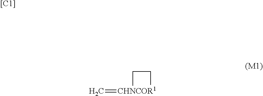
C=[CHNCOR1]1CC1.[[C1]]
